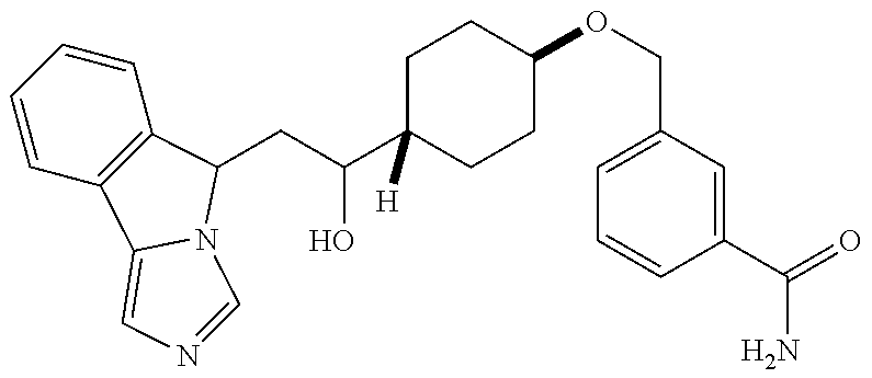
C1=CC=CC2=C1C1=CN=CN1C2CC(O)C1([H])CCC(OCC2=CC=CC(C(N)=O)=C2)CC1
